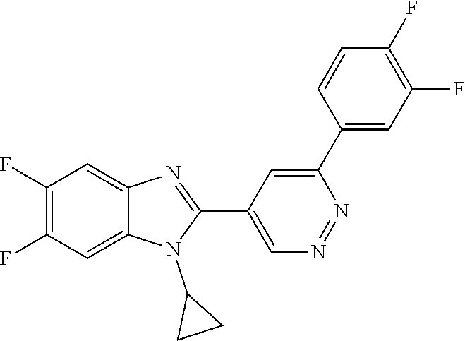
C1(F)=C(F)C=C2C(=C1)N=C(C1=CN=NC(C3=CC(F)=C(F)C=C3)=C1)N2C1CC1
